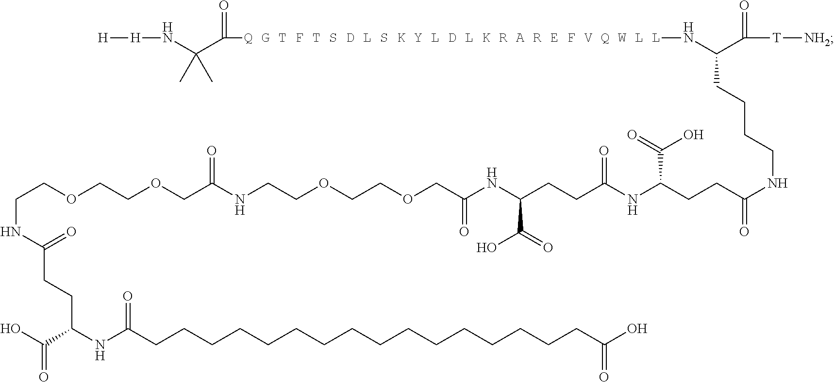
OC(C(NC(CCCCCCCCCCCCCCCCC(O)=O)=O)CCC(NCCOCCOCC(NCCOCCOCC(NC(CCC(NC(CCC(NCCCCC(N[Q G T F T S D L S K Y L D L K R A R E F V Q W L L]C(=O)C(N[H][H])(C)C)C([T][NH2])=O)=O)C(=O)O)=O)C(=O)O)=O)=O)=O)=O
